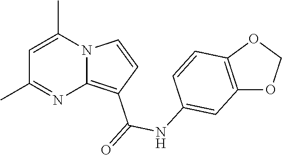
C1=C(C)N2C(=C(C(=O)NC3=CC4=C(C=C3)OCO4)C=C2)N=C1C
